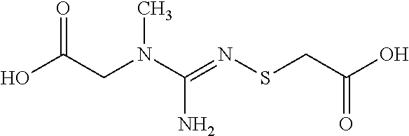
OC(CN(C(=NSCC(O)=O)N)C)=O
